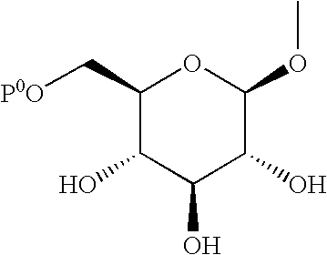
C1(C[P0O])C(O)C(O)C(O)C(OC)O1
